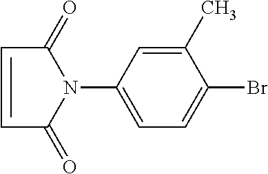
C1(C)=CC(N2C(=O)C=CC2=O)=CC=C1Br
